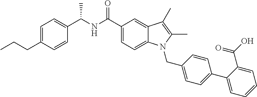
C1(C(NC(C2=CC=C3C(=C2)C(C)=C(C)N3CC2=CC=C(C3=CC=CC=C3C(=O)O)C=C2)=O)C)=CC=C(CCC)C=C1
